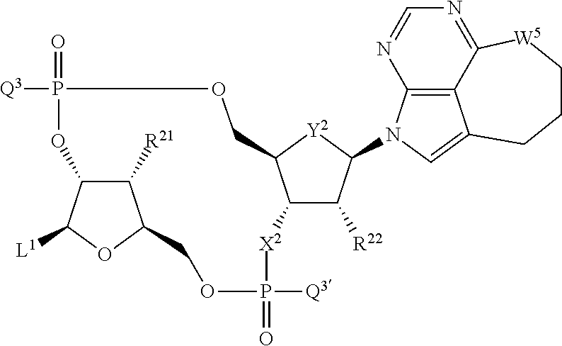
C1([R21])C2C([L1])OC1COP([Q3])(=O)[X2]C1C([R22])C(N3C4=C5C(=C3)CCC[W5]C5=NC=N4)[Y2]C1COP(=O)([Q3])O2
